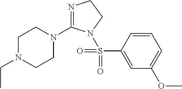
N1=C(N2CCN(CC)CC2)N(S(C2=CC(OC)=CC=C2)(=O)=O)CC1
